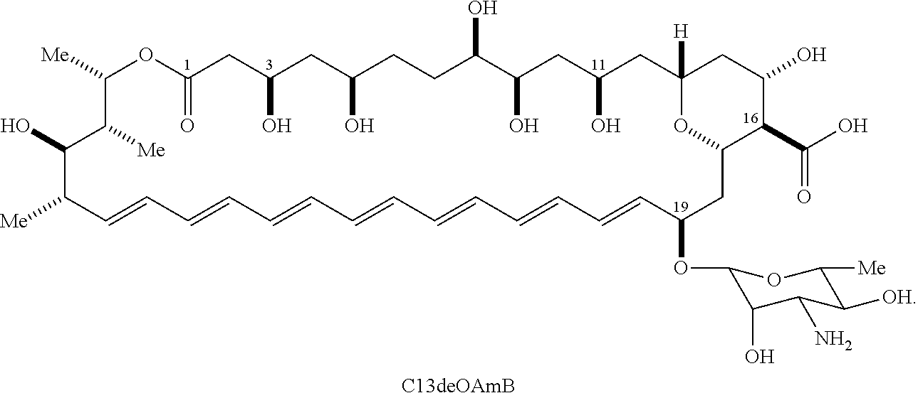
[Me]C1C=CC=CC=CC=CC=CC=CC=CC(OC2C(O)C(N)C([OH])C([Me])O2)CC2C(C(O)=O)C(O)CC([H])(CC(O)CC(O)C(O)CCC(O)CC(O)CC(=O)OC([Me])C([Me])C1O)O2.[C13deOAmB]
